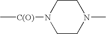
C[C(O)]N1CCN(C)CC1
